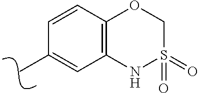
C1=CC2=C(C=C1C)NS(=O)(=O)CO2
